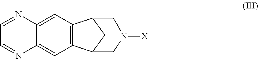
C12=C(C=C3C(=C1)N=CC=N3)C1CC2CN([X])C1
